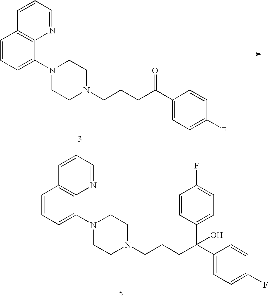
C1(N2CCN(CCCC(C3=CC=C(F)C=C3)=O)CC2)=CC=CC2=C1N=CC=C2.C1(N2CCN(CCCC(C3=CC=C(F)C=C3)(O)C3=CC=C(F)C=C3)CC2)=CC=CC2=C1N=CC=C2
